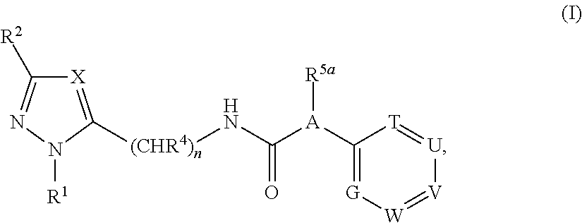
[X]1=C([(CHR4)n]NC([A](C2=[G][W]=[V][U]=[T]2)[R5a])=O)N([R1])N=C1[R2]
